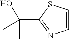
OC(C)(C1=NC=CS1)C
